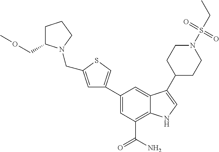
C1=C(C2=CSC(CN3C(COC)CCC3)=C2)C=C2C(=C1C(N)=O)NC=C2C1CCN(S(CC)(=O)=O)CC1
